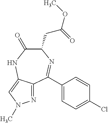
C1(C2=NC(CC(OC)=O)C(=O)NC3=CN(C)N=C32)=CC=C(Cl)C=C1
